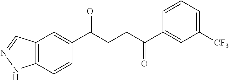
C1(C(CCC(C2=CC([CF3])=CC=C2)=O)=O)=CC2=C(C=C1)NN=C2
